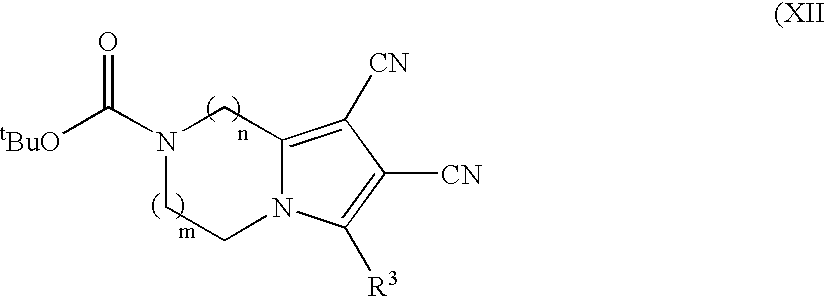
N1(C([tBuO])=O)CCN2C(=C([CN])C([CN])=C2[R3])C1
